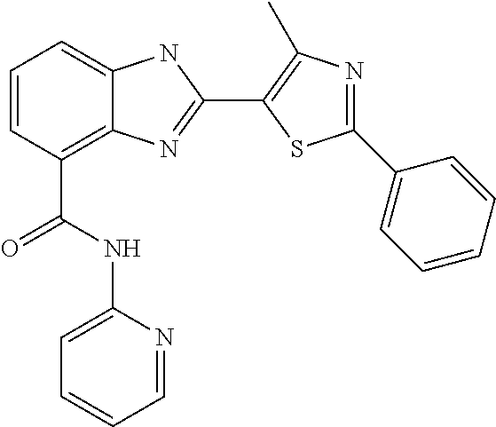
C1=CC(C(NC2=CC=CC=N2)=O)=C2C(=C1)NC(C1=C(C)N=C(C3=CC=CC=C3)S1)=N2
